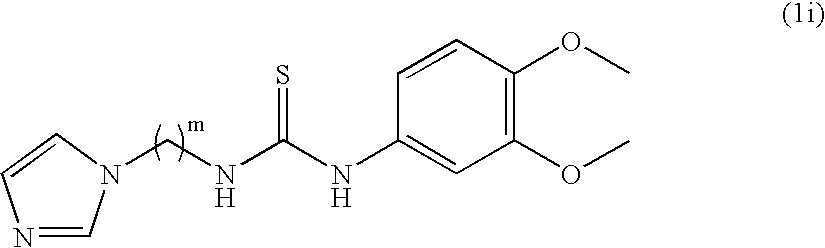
C1=CC(NC(NCN2C=NC=C2)=S)=CC(OC)=C1OC
